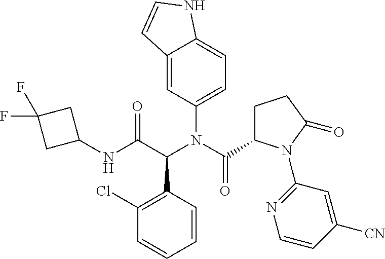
C1(NC(C(N(C(C2CCC(=O)N2C2=NC=CC([CN])=C2)=O)C2=CC=C3C(=C2)C=CN3)C2=C(Cl)C=CC=C2)=O)CC(F)(F)C1
